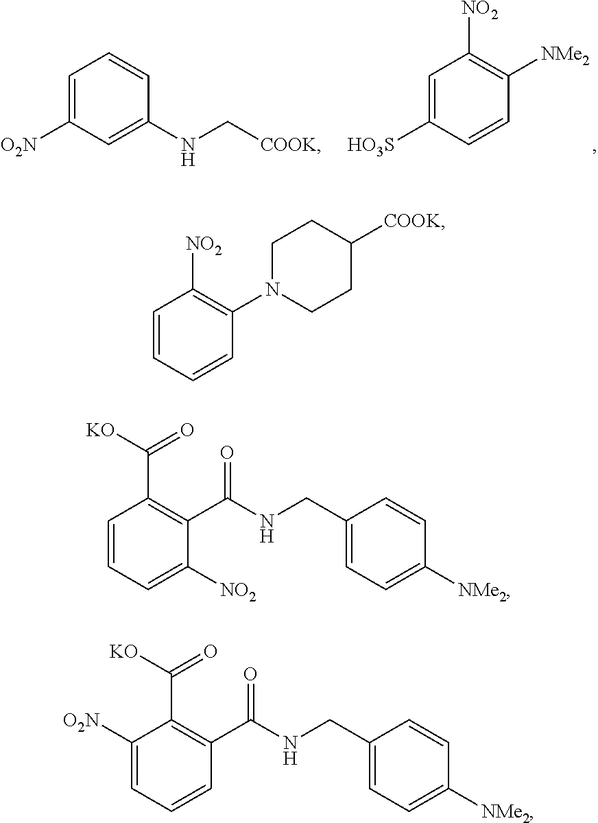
C1=C([O2N])C=C(NC[COOK])C=C1.C1=C([HO3S])C=CC([NMe2])=C1[NO2].C1=CC=CC(N2CCC([COOK])CC2)=C1[NO2].C1=CC=C([NO2])C(C(NCC2=CC=C([NMe2])C=C2)=O)=C1C([KO])=O.C1([O2N])=CC=CC(C(NCC2=CC=C([NMe2])C=C2)=O)=C1C([KO])=O
